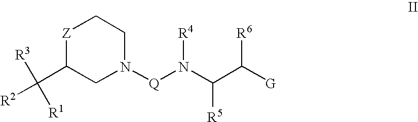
[Z]1C(C([R2])([R3])[R1])CN([Q]N(C(C([G])[R6])[R5])[R4])CC1
